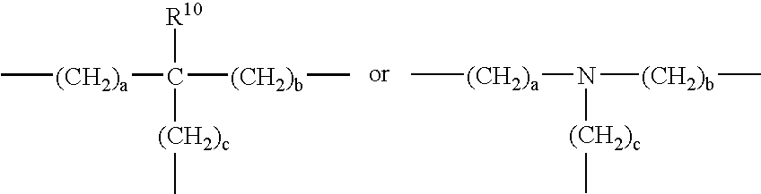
C[(CH2)a]C([R10])([(CH2)c]C)[(CH2)b]C.C[(CH2)a]N([(CH2)b]C)[(CH2)c]C
